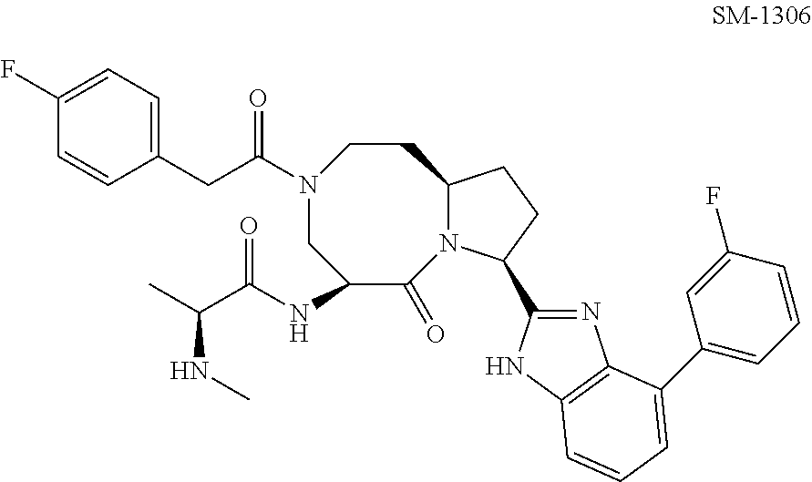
C1(NC(C(C)NC)=O)C(=O)N2C(CCN(C(CC3=CC=C(F)C=C3)=O)C1)CCC2C1=NC2=C(N1)C=CC=C2C1=CC=CC(F)=C1
